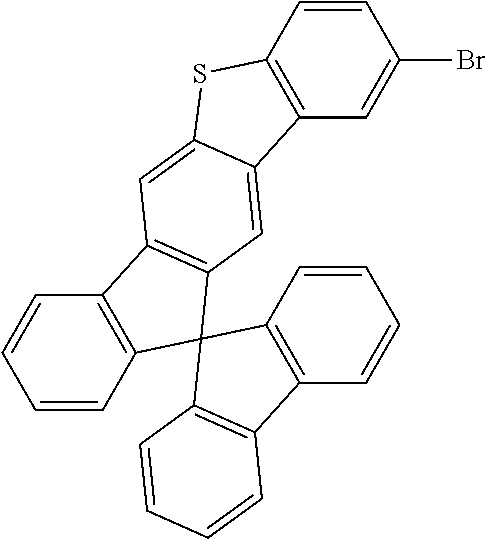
C1=CC(Br)=CC2=C1SC1=CC3=C(C=C21)C1(C2=C3C=CC=C2)C2=C(C=CC=C2)C2=C1C=CC=C2
